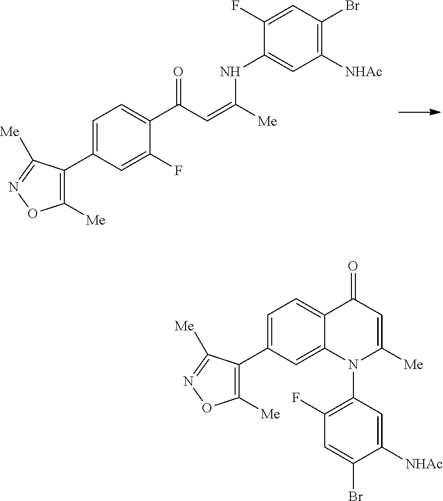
C1=C(C2=C([Me])ON=C2[Me])C=C(F)C(C(C=C([Me])NC2=CC([NHAc])=C(Br)C=C2F)=O)=C1.C1([Me])=C(C2=CC=C3C(=C2)N(C2=C(F)C=C(Br)C([NHAc])=C2)C([Me])=CC3=O)C([Me])=NO1
